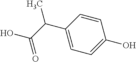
C1=C(C(C(O)=O)C)C=CC(O)=C1
